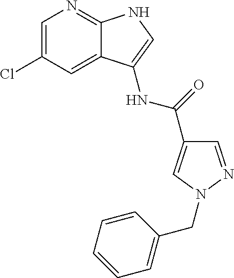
C1=C(Cl)C=C2C(=N1)NC=C2NC(=O)C1=CN(CC2=CC=CC=C2)N=C1
